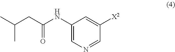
C1(NC(CC(C)C)=O)=CN=CC([X2])=C1
